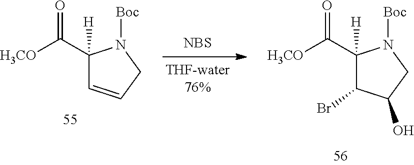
C1(C(=O)[H3CO])([H])C=CCN1[Boc].C1(C(=O)[H3CO])([H])C(Br)C(O)CN1[Boc].[NBS]
